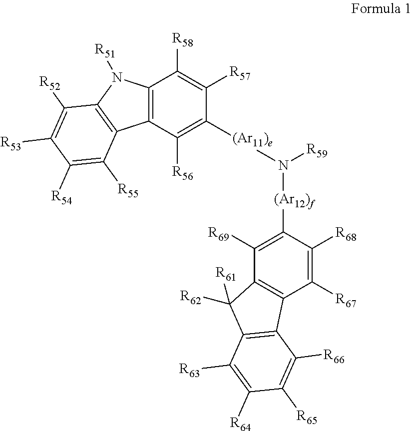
C12=C(C([R56])=C([(Ar11)e]N([(Ar12)f]C3=C([R69])C4=C(C([R67])=C3[R68])C3=C(C4([R61])[R62])C([R63])=C([R64])C([R65])=C3[R66])[R59])C([R57])=C1[R58])C1=C(N2[R51])C([R52])=C([R53])C([R54])=C1[R55]
